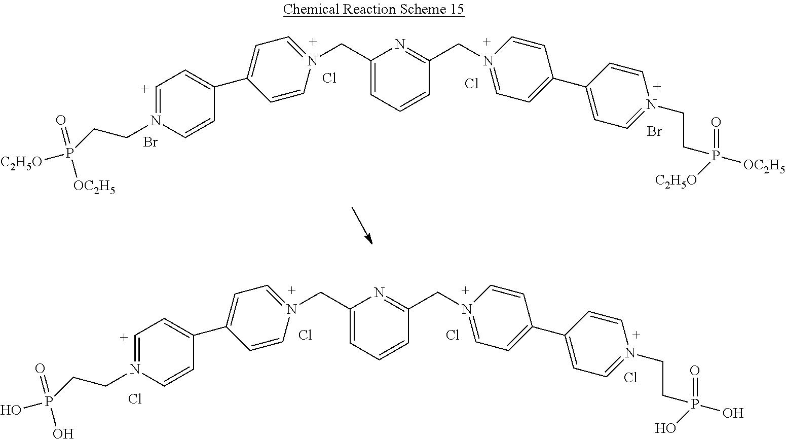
Br.Cl.Cl.Br.N1(CCP(=O)([OC2H5])[C2H5O])=[C+]C=C(C2=CC=N(CC3=CC=CC(CN4=CC=C(C5=CC=N(CCP(=O)([OC2H5])[C2H5O])C=C5)C=C4)=N3)C=C2)C=C1.N1(CCP(O)(=O)O)=[C+]C=C(C2=CC=N(CC3=CC=CC(CN4=CC=C(C5=CC=N(CCP(=O)(O)O)C=C5)C=C4)=N3)C=C2)C=C1.Cl.Cl.Cl.Cl
